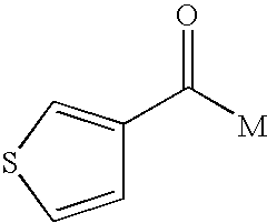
C1=CSC=C1C([M])=O
